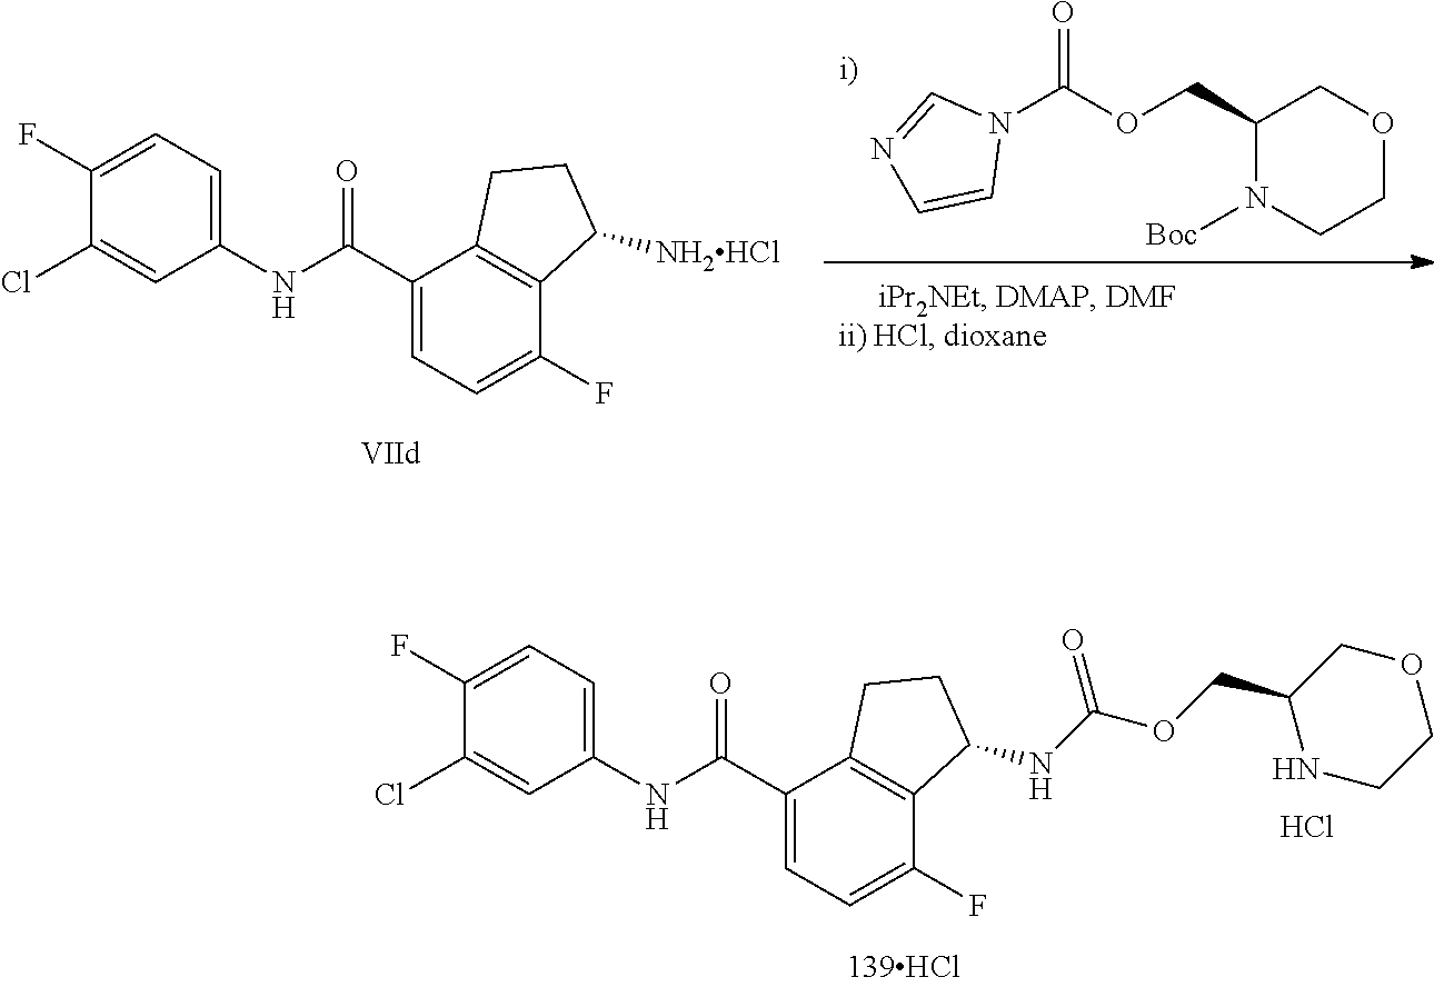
Cl.C1(Cl)=CC(NC(C2=CC=C(F)C3=C2CCC3NC(OCC2NCCOC2)=O)=O)=CC=C1F.C1(Cl)=CC(NC(C2=CC=C(F)C3=C2CCC3[NH2HCl])=O)=CC=C1F.N1(C(OCC2N([Boc])CCOC2)=O)C=NC=C1
